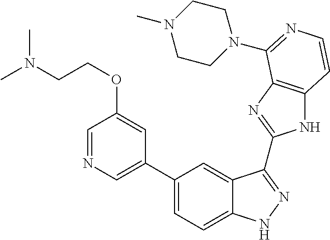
C1(C2=CN=CC(OCCN(C)C)=C2)=CC=C2C(=C1)C(C1=NC3=C(N1)C=CN=C3N1CCN(C)CC1)=NN2
